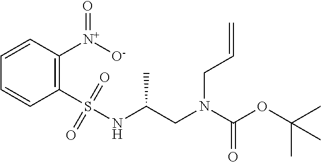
C1=CC=CC(S(NC(CN(C(OC(C)(C)C)=O)CC=C)C)(=O)=O)=C1[N+]([O-])=O
